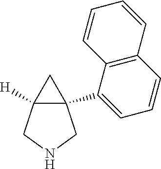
C1=CC2=C(C(C34CC3([H])CNC4)=C1)C=CC=C2
